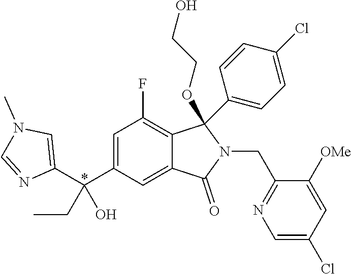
C1(C(C2=CC(F)=C3C(=C2)C(=O)N(CC2=NC=C(Cl)C=C2[OMe])C3(OCCO)C2=CC=C(Cl)C=C2)(CC)O)=CN(C)C=N1
